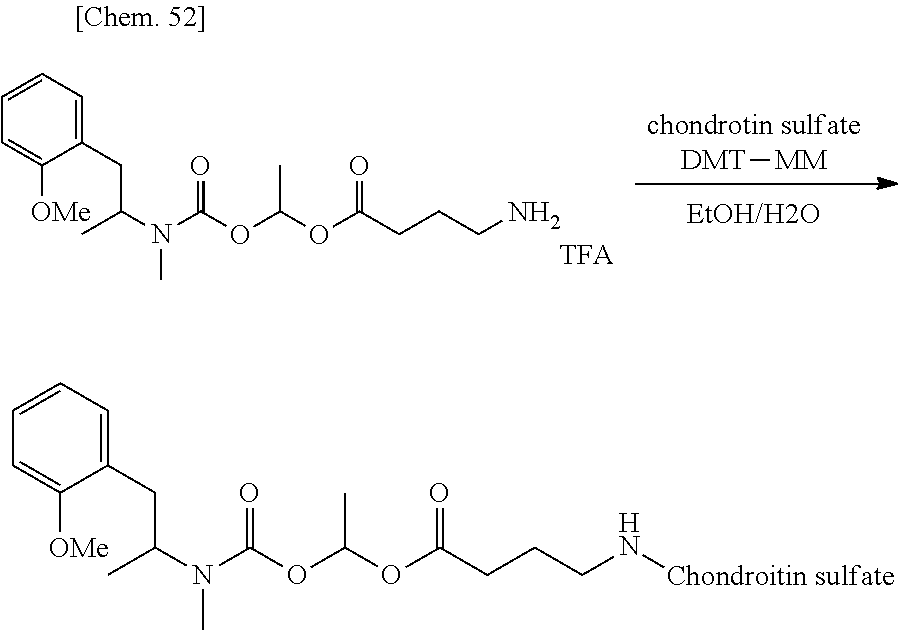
[DMT][MM].[TFA].C1=C([OMe])C(CC(C)N(C)C(OC(OC(CCCN)=O)C)=O)=CC=C1.C1=C([OMe])C(CC(C)N(C)C(OC(OC(CCCN[Chondroitin sulfate])=O)C)=O)=CC=C1
